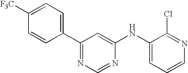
[F3C]C1=CC=C(C2=NC=NC(NC3=CC=CN=C3Cl)=C2)C=C1
